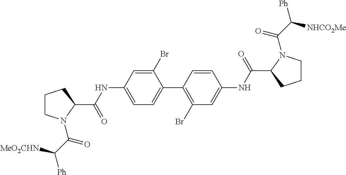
C1CN(C(C([Ph])[MeO2CHN])=O)C(C(NC2=CC=C(C3=C(Br)C=C(NC(=O)C4CCCN4C(=O)C([Ph])[NHCO2Me])C=C3)C(Br)=C2)=O)C1
